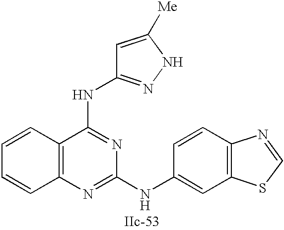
C12=C(N=C(NC3=CC4=C(C=C3)N=CS4)N=C1NC1=NNC([Me])=C1)C=CC=C2
